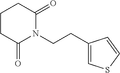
C1CC(=O)N(CCC2=CSC=C2)C(=O)C1
